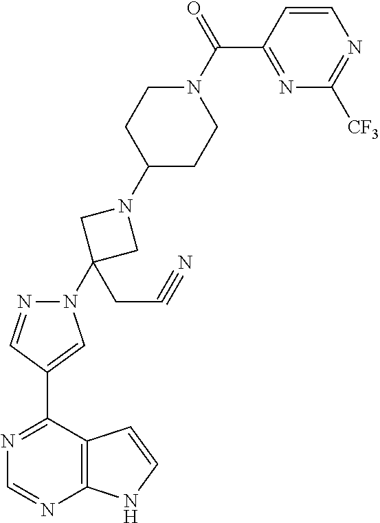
C1(C2=NC=NC3=C2C=CN3)=CN(C2(CC#N)CN(C3CCN(C(=O)C4=NC([CF3])=NC=C4)CC3)C2)N=C1
